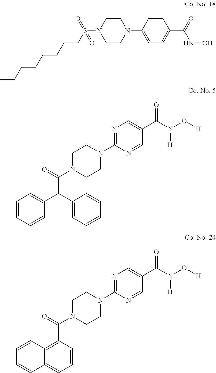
N1(C2=CC=C(C(=O)NO)C=C2)CCN(S(=O)(CCCCCCCC)=O)CC1.C1=CC=CC(C(C2=CC=CC=C2)C(=O)N2CCN(C3=NC=C(C(N(O[H])[H])=O)C=N3)CC2)=C1.C1(C(=O)N2CCN(C3=NC=C(C(N(O[H])[H])=O)C=N3)CC2)=C2C(=CC=C1)C=CC=C2
